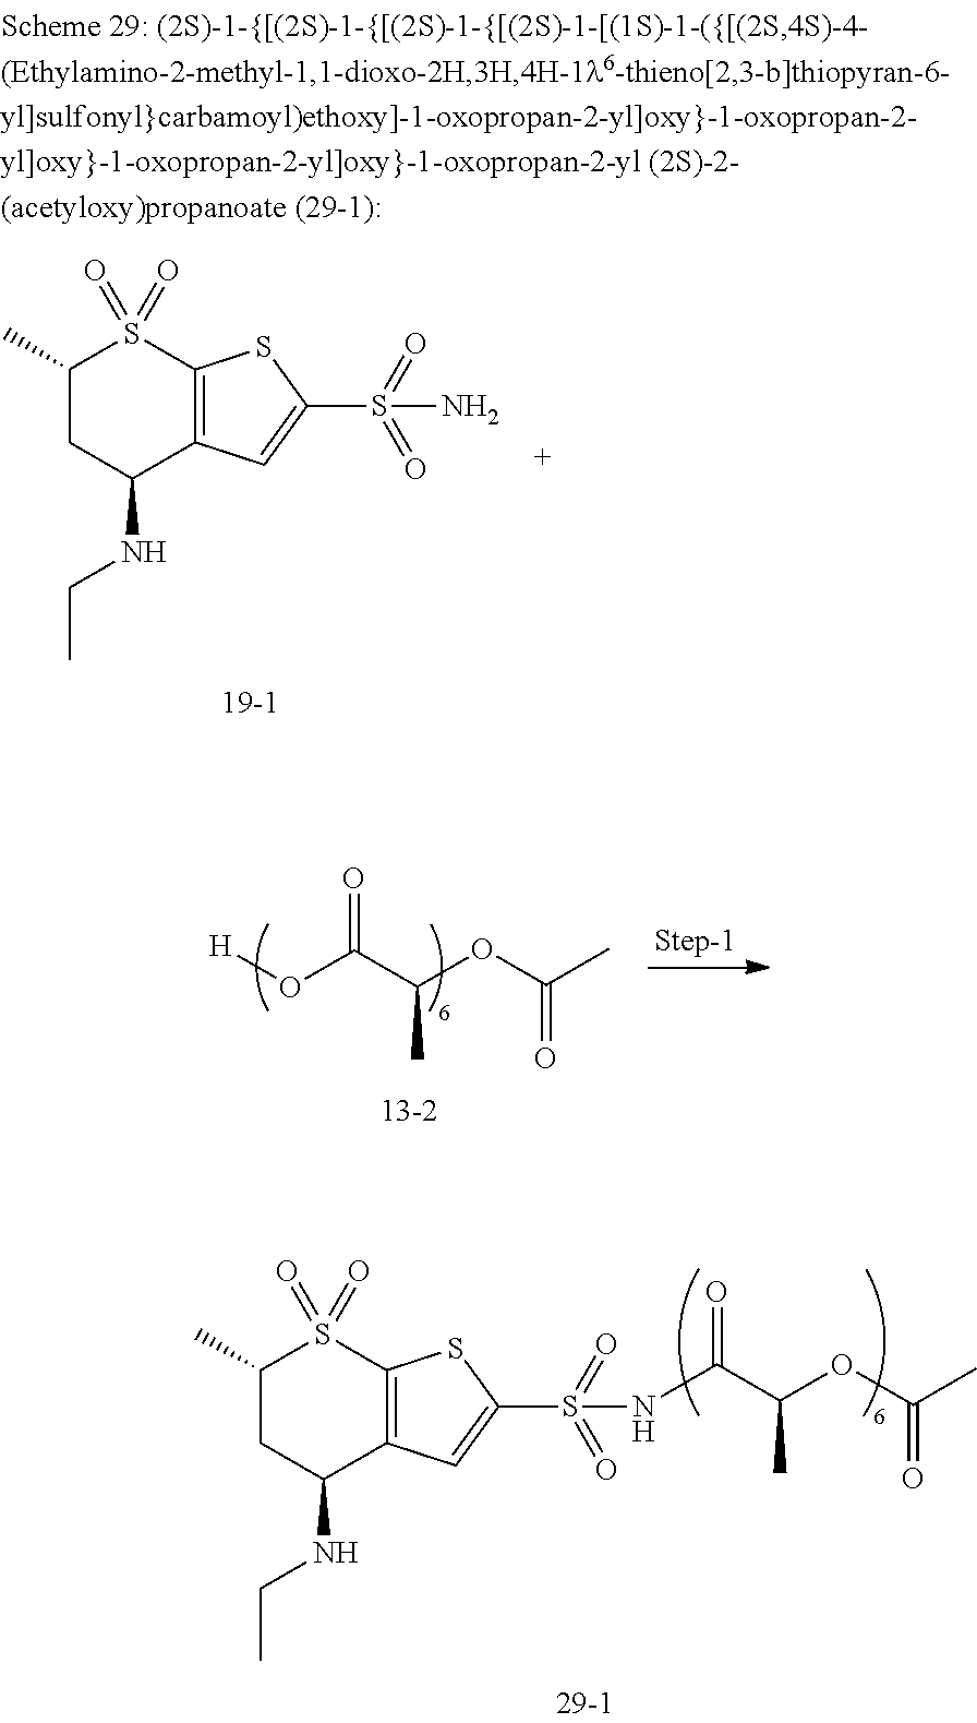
C12=C(C=C(S(=O)(=O)NC(C(OC(C)=O)C)=O)S1)C(NCC)CC(C)S2(=O)=O.C12=C(C=C(S(=O)(=O)N)S1)C(NCC)CC(C)S2(=O)=O.[H]OC(C(OC(C)=O)C)=O
